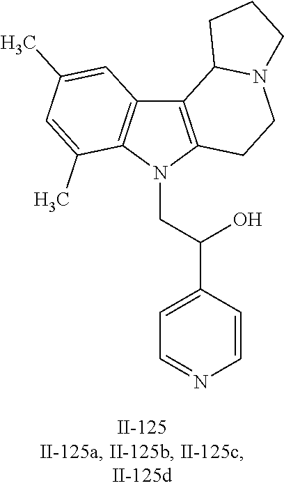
C12=C(N(CC(C3=CC=NC=C3)O)C3=C1C=C(C)C=C3C)CCN1C2CCC1
